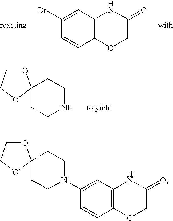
C1CNCCC12OCCO2.C12=C(C=C(Br)C=C1)NC(=O)CO2.C1CN(C2=CC3=C(C=C2)OCC(=O)N3)CCC12OCCO2
